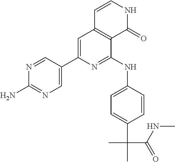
C1=NC(N)=NC=C1C1=CC2=C(C(NC3=CC=C(C(C)(C)C(NC)=O)C=C3)=N1)C(=O)NC=C2
